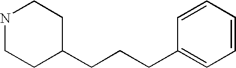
N1CCC(CCCC2=CC=CC=C2)CC1
